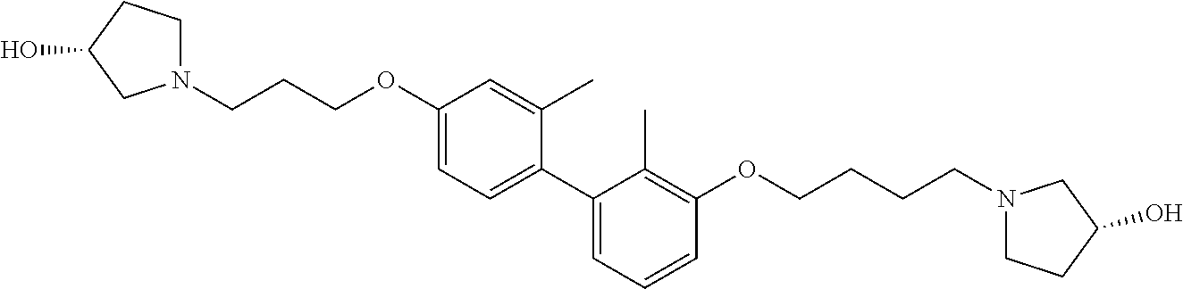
C1(C2=CC=C(OCCCN3CCC(O)C3)C=C2C)=CC=CC(OCCCCN2CCC(O)C2)=C1C
